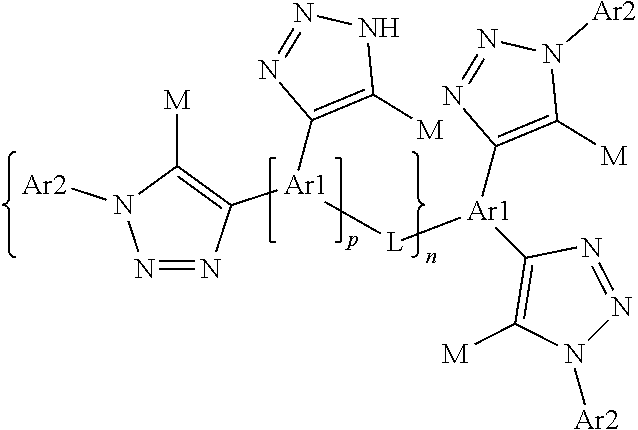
N1=NC([Ar1]([L][Ar1](C2=C([M])N([Ar2])N=N2)C2=C([M])N([Ar2])N=N2)C2=C([M])NN=N2)=C([M])N1[Ar2]
